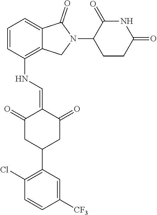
N(C1=C2C(=CC=C1)C(=O)N(C1CCC(=O)NC1=O)C2)C=C1C(=O)CC(C2=C(Cl)C=CC([CF3])=C2)CC1=O
